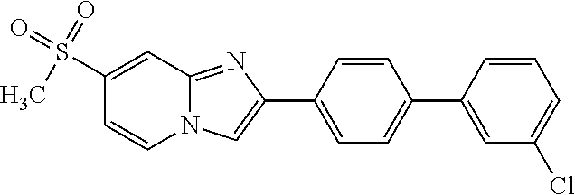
C1(S(C)(=O)=O)=CC2=NC(C3=CC=C(C4=CC(Cl)=CC=C4)C=C3)=CN2C=C1
